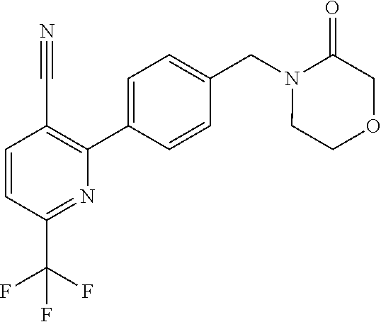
C1=CC(C(F)(F)F)=NC(C2=CC=C(CN3CCOCC3=O)C=C2)=C1C#N
